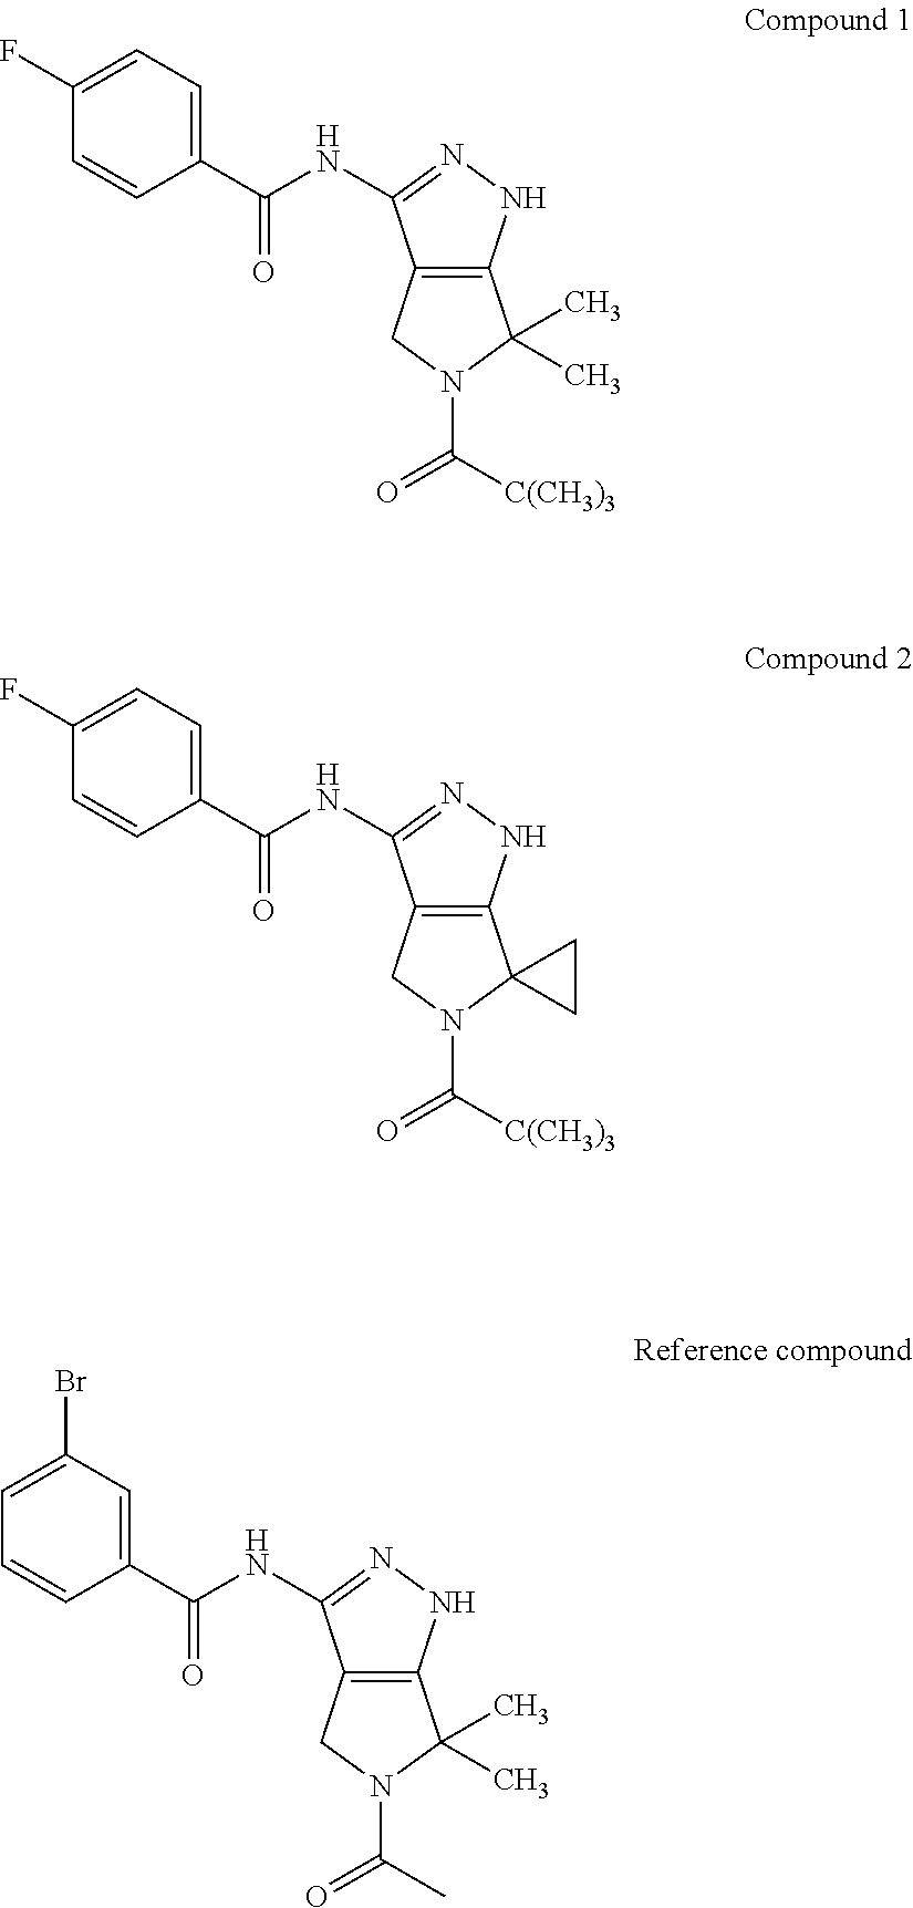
C1(C(NC2=NNC3=C2CN(C([C(CH3)3])=O)C3(C)C)=O)=CC=C(F)C=C1.C1(C(NC2=NNC3=C2CN(C([C(CH3)3])=O)C32CC2)=O)=CC=C(F)C=C1.C1(C(NC2=NNC3=C2CN(C(C)=O)C3(C)C)=O)=CC(Br)=CC=C1
